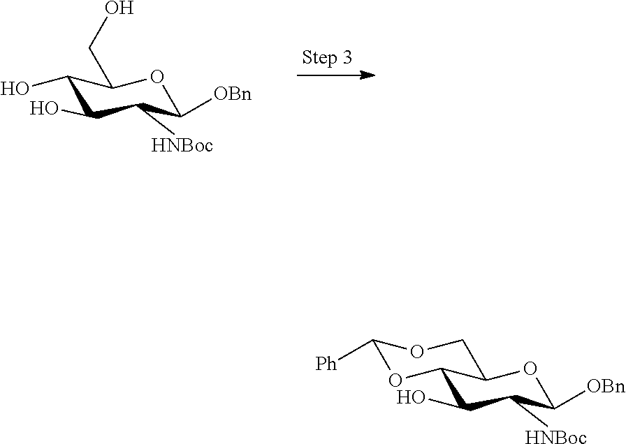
C1(O)C([HNBoc])C([OBn])OC(CO)C1O.C1(O)C([HNBoc])C([OBn])OC2C1OC([Ph])OC2
